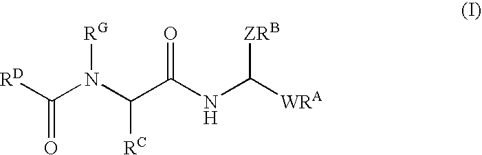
C(=O)([RD])N(C(C(NC([WRA])[ZRB])=O)[RC])[RG]
